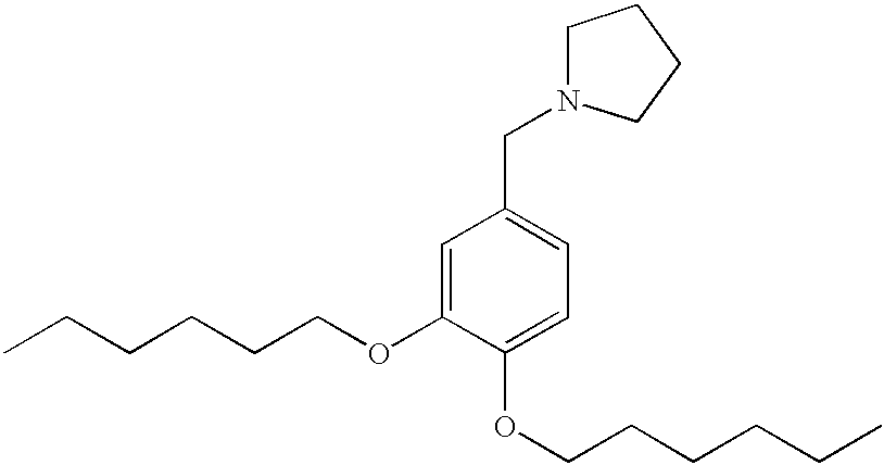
C(C1=CC=C(OCCCCCC)C(OCCCCCC)=C1)N1CCCC1
